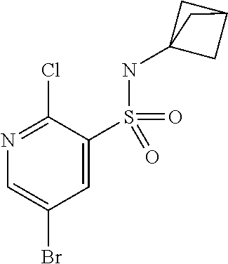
C1=C(S(=O)(=O)NC23CC(C2)C3)C(Cl)=NC=C1Br
